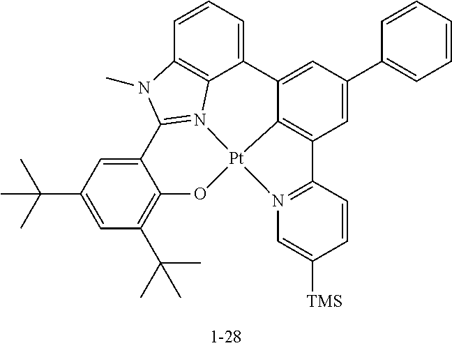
C1=C(C(C)(C)C)C=C2C(=C1C(C)(C)C)O[Pt]13N4=C2N(C)C2=C4C(=CC=C2)C2=CC(C4=CC=CC=C4)=CC(=C21)C1=N3C=C([TMS])C=C1
